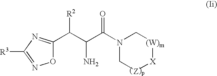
O1C(C(C(C(N2C[Z][X][(W)m]C2)=O)N)[R2])=NC([R3])=N1
